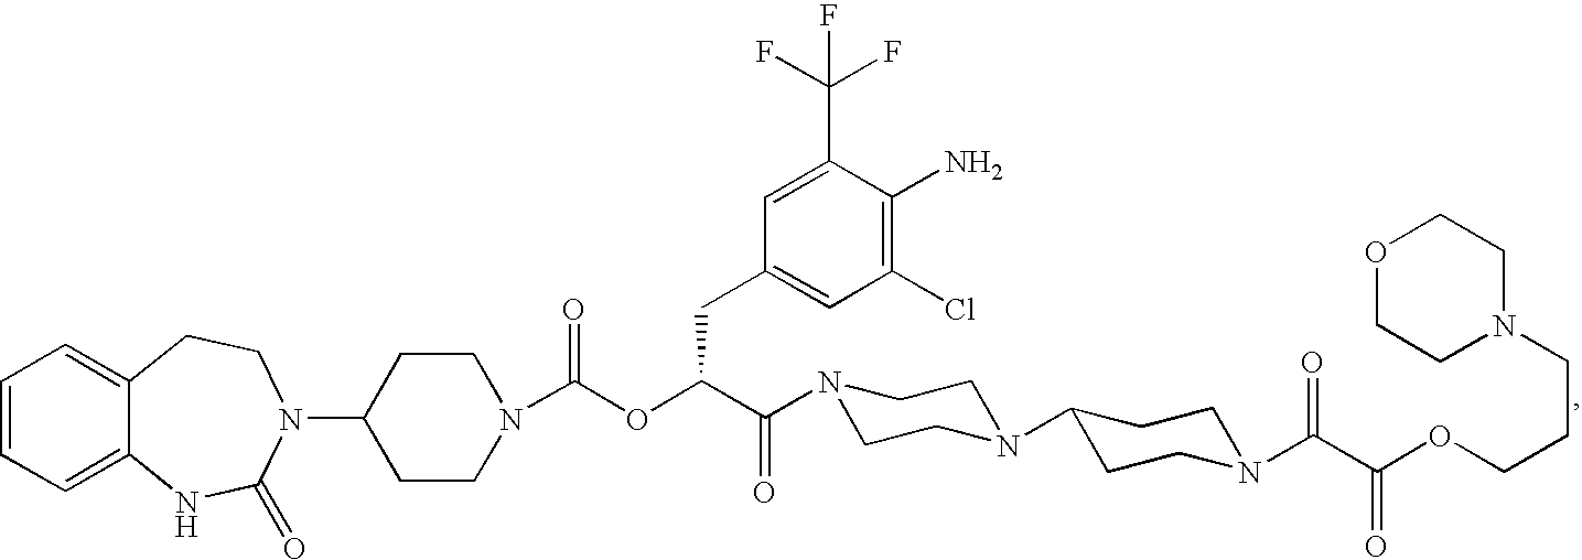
C1=CC=C2C(=C1)CCN(C1CCN(C(OC(C(=O)N3CCN(C4CCN(C(C(OCCCN5CCOCC5)=O)=O)CC4)CC3)CC3=CC(Cl)=C(N)C(C(F)(F)F)=C3)=O)CC1)C(=O)N2
